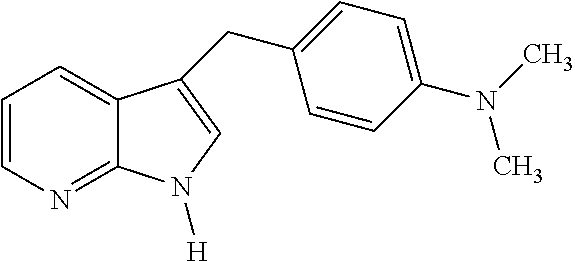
C1=CN=C2C(=C1)C(CC1=CC=C(N(C)C)C=C1)=CN2[H]
